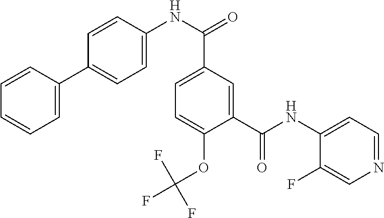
C1=C(C2=CC=C(NC(=O)C3=CC=C(OC(F)(F)F)C(C(NC4=CC=NC=C4F)=O)=C3)C=C2)C=CC=C1
